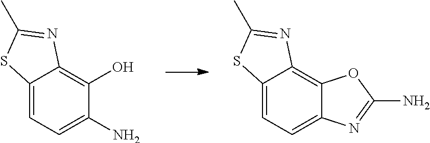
C12=CC=C(N)C(O)=C1N=C(C)S2.C12=CC=C3C(=C1N=C(C)S2)OC(N)=N3
